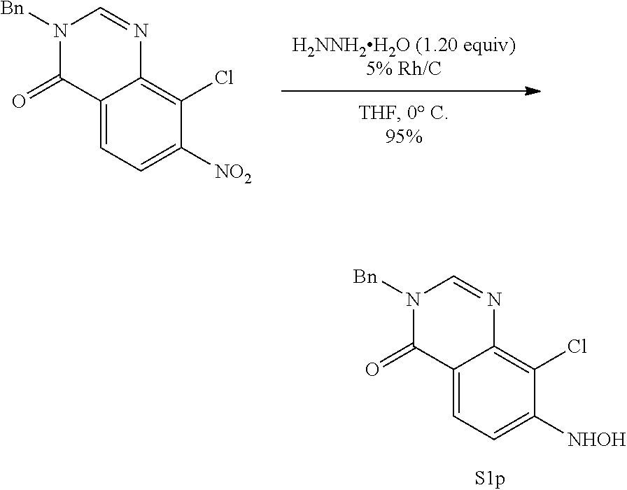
C12=CC=C([NHOH])C(Cl)=C1N=CN([Bn])C2=O.C12=CC=C([NO2])C(Cl)=C1N=CN([Bn])C2=O
